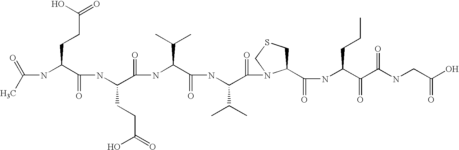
CC(=O)NC(C(NC(C(NC(C(NC(C(=O)N1C(C(NC(C(C(NCC(O)=O)=O)=O)CCC)=O)CSC1)C(C)C)=O)C(C)C)=O)CCC(O)=O)=O)CCC(=O)O
